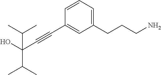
C1=CC=C(CCCN)C=C1C#CC(C(C)C)(C(C)C)O
